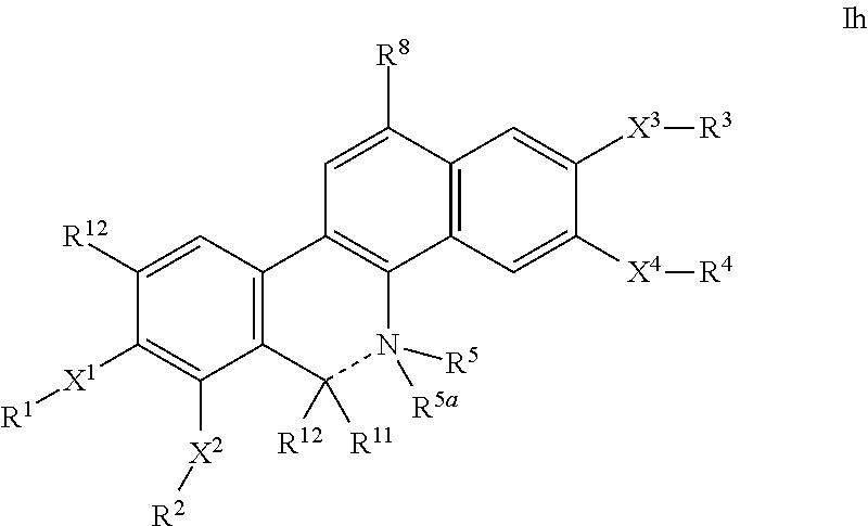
C1([R12])=CC2=C(C([X2][R2])=C1[X1][R1])C([R12])([R11])N([R5])([R5a])C1=C2C=C([R8])C2=C1C=C([X4][R4])C([X3][R3])=C2
